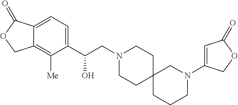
C1(C(CN2CCC3(CC2)CCCN(C2=CC(=O)OC2)C3)O)=CC=C2C(=C1[Me])COC2=O
